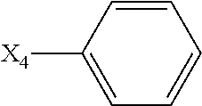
C1=CC([X4])=CC=C1
